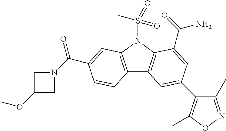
C12=C(N(S(C)(=O)=O)C3=C1C=C(C1=C(C)ON=C1C)C=C3C(=O)N)C=C(C(N1CC(OC)C1)=O)C=C2
